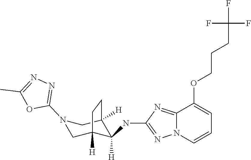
N12C(=NC(NC3([H])C4([H])CN(C5=NN=C(C)O5)CC3([H])CC4)=N1)C(OCCCC(F)(F)F)=CC=C2
